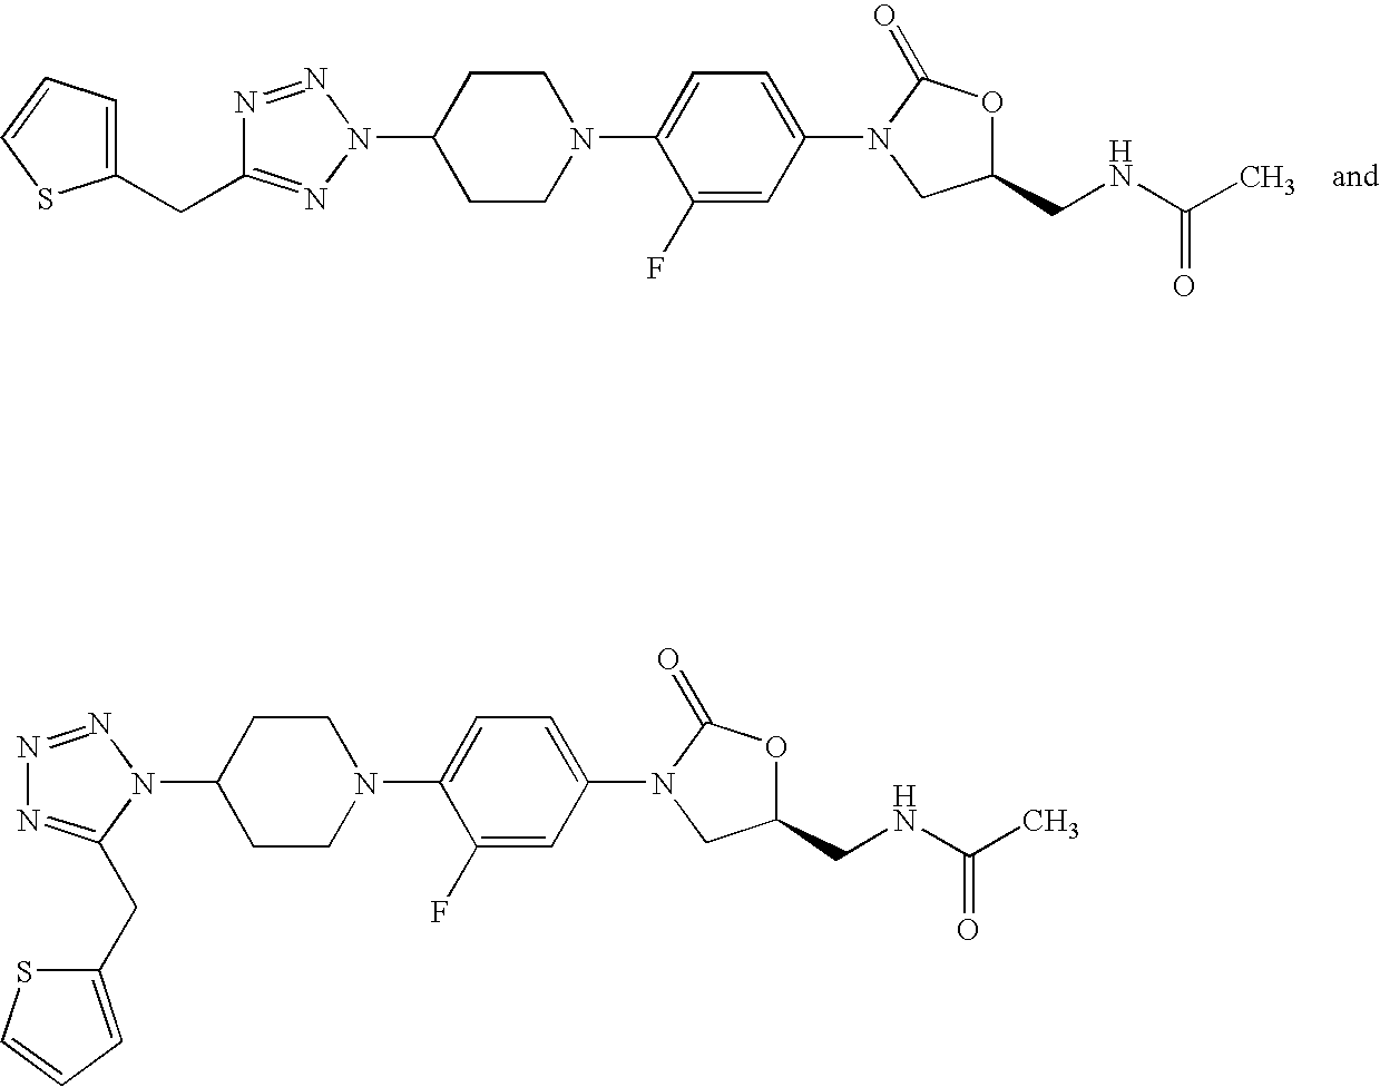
C1(N2C(=O)OC(CNC(C)=O)C2)=CC=C(N2CCC(N3N=C(CC4=CC=CS4)N=N3)CC2)C(F)=C1.C1(N2C(=O)OC(CNC(C)=O)C2)=CC=C(N2CCC(N3C(CC4=CC=CS4)=NN=N3)CC2)C(F)=C1
